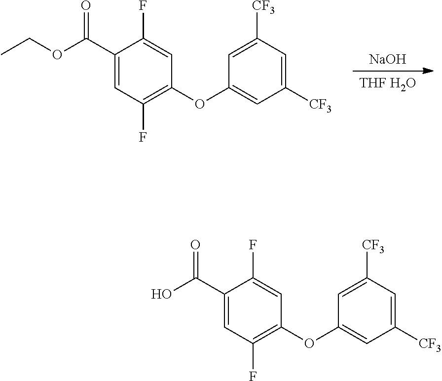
C1(OC2=CC([CF3])=CC([CF3])=C2)=C(F)C=C(C(=O)O)C(F)=C1.[NaOH].[THF H2O].C1(OC2=CC([CF3])=CC([CF3])=C2)=C(F)C=C(C(=O)OCC)C(F)=C1
